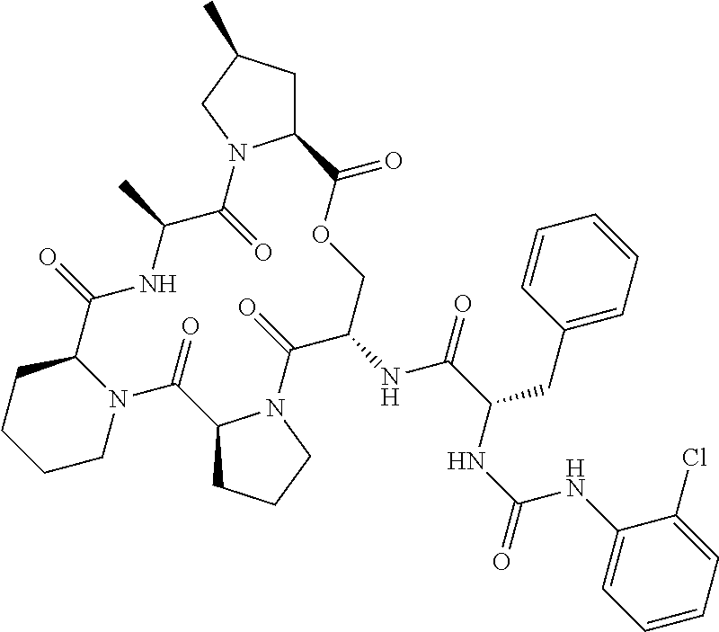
N12C(CCCC1)C(=O)NC(C)C(=O)N1C(CC(C)C1)C(=O)OCC(NC(C(NC(NC1=CC=CC=C1Cl)=O)CC1=CC=CC=C1)=O)C(=O)N1C(C2=O)CCC1
